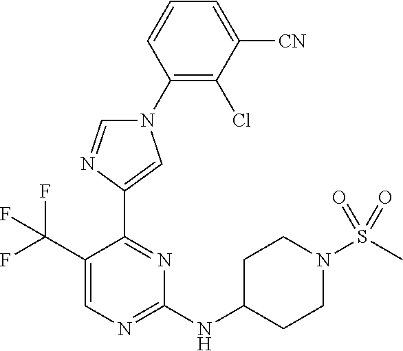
C1(N2C=NC(C3=NC(NC4CCN(S(C)(=O)=O)CC4)=NC=C3C(F)(F)F)=C2)=C(Cl)C([CN])=CC=C1
